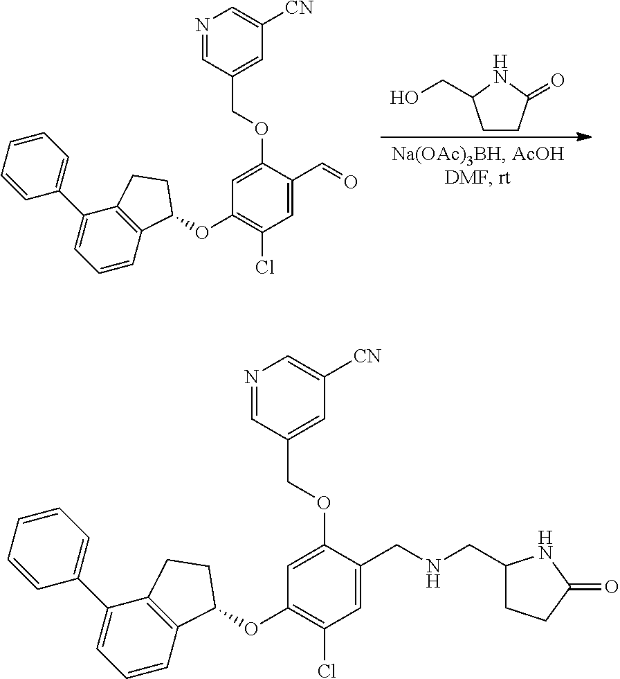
OCC1CCC(=O)N1.C1=C(C=O)C(OCC2=CC([CN])=CN=C2)=CC(OC2C3=C(C(C4=CC=CC=C4)=CC=C3)CC2)=C1Cl.C1=C(CNCC2CCC(=O)N2)C(OCC2=CC([CN])=CN=C2)=CC(OC2C3=C(C(C4=CC=CC=C4)=CC=C3)CC2)=C1Cl
